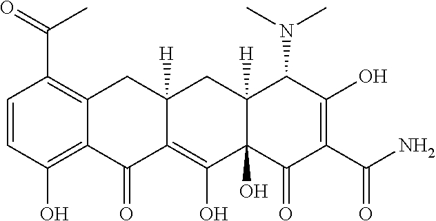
C1=CC(O)=C2C(=C1C(C)=O)CC1([H])C(=C(O)C3(O)C([H])(C1)C(N(C)C)C(O)=C(C(N)=O)C3=O)C2=O
